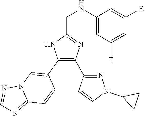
C1(C2=CN3C(=NC=N3)C=C2)=C(C2=NN(C3CC3)C=C2)N=C(CNC2=CC(F)=CC(F)=C2)N1
